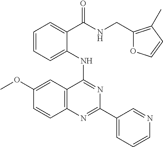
C1(OC)=CC2=C(C=C1)N=C(C1=CC=CN=C1)N=C2NC1=CC=CC=C1C(=O)NCC1=C(C)C=CO1
